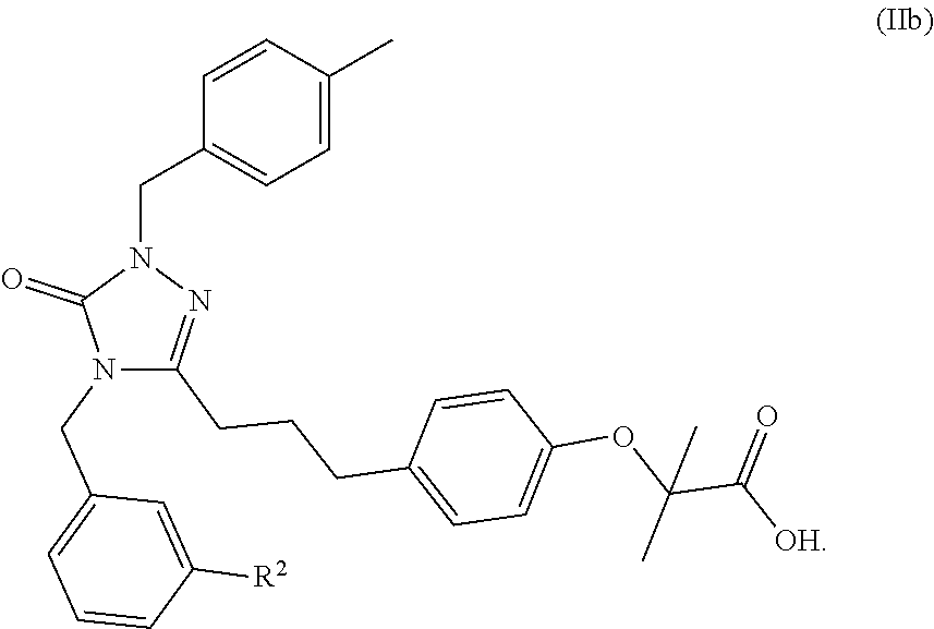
C1=CC(C)=CC=C1CN1C(=O)N(CC2=CC=CC([R2])=C2)C(CCCC2=CC=C(OC(C([OH])=O)(C)C)C=C2)=N1
